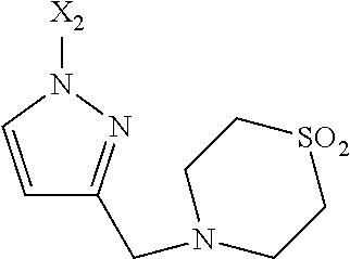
C1=CN([X2])N=C1CN1CC[SO2]CC1
